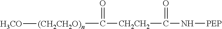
[CH2CH2](C(N[PEP])=O)C([(CH2CH2O)n][H3CO])=O
